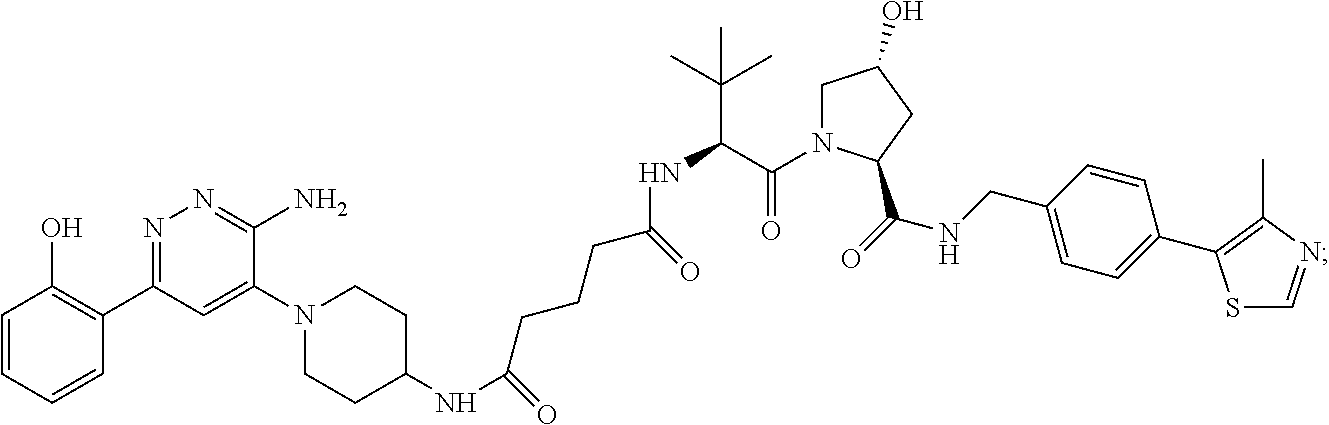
N(C1CCN(C2=CC(C3=C(O)C=CC=C3)=NN=C2N)CC1)C(CCCC(NC(C(N1CC(O)CC1C(NCC1=CC=C(C2=C(C)N=CS2)C=C1)=O)=O)C(C)(C)C)=O)=O
